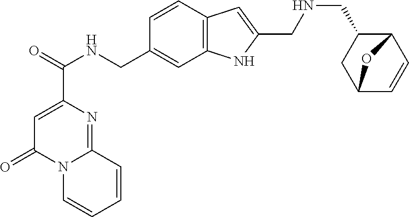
C1=C(C(=O)NCC2=CC3=C(C=C2)C=C(CNCC2C4C=CC(C2)O4)N3)N=C2N(C1=O)C=CC=C2
